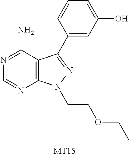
C12=C(C(N)=NC=N1)C(C1=CC(O)=CC=C1)=NN2CCOCC.[MT15]
